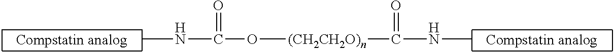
CNC(=O)O[(CH2CH2O)n]C(=O)NC
